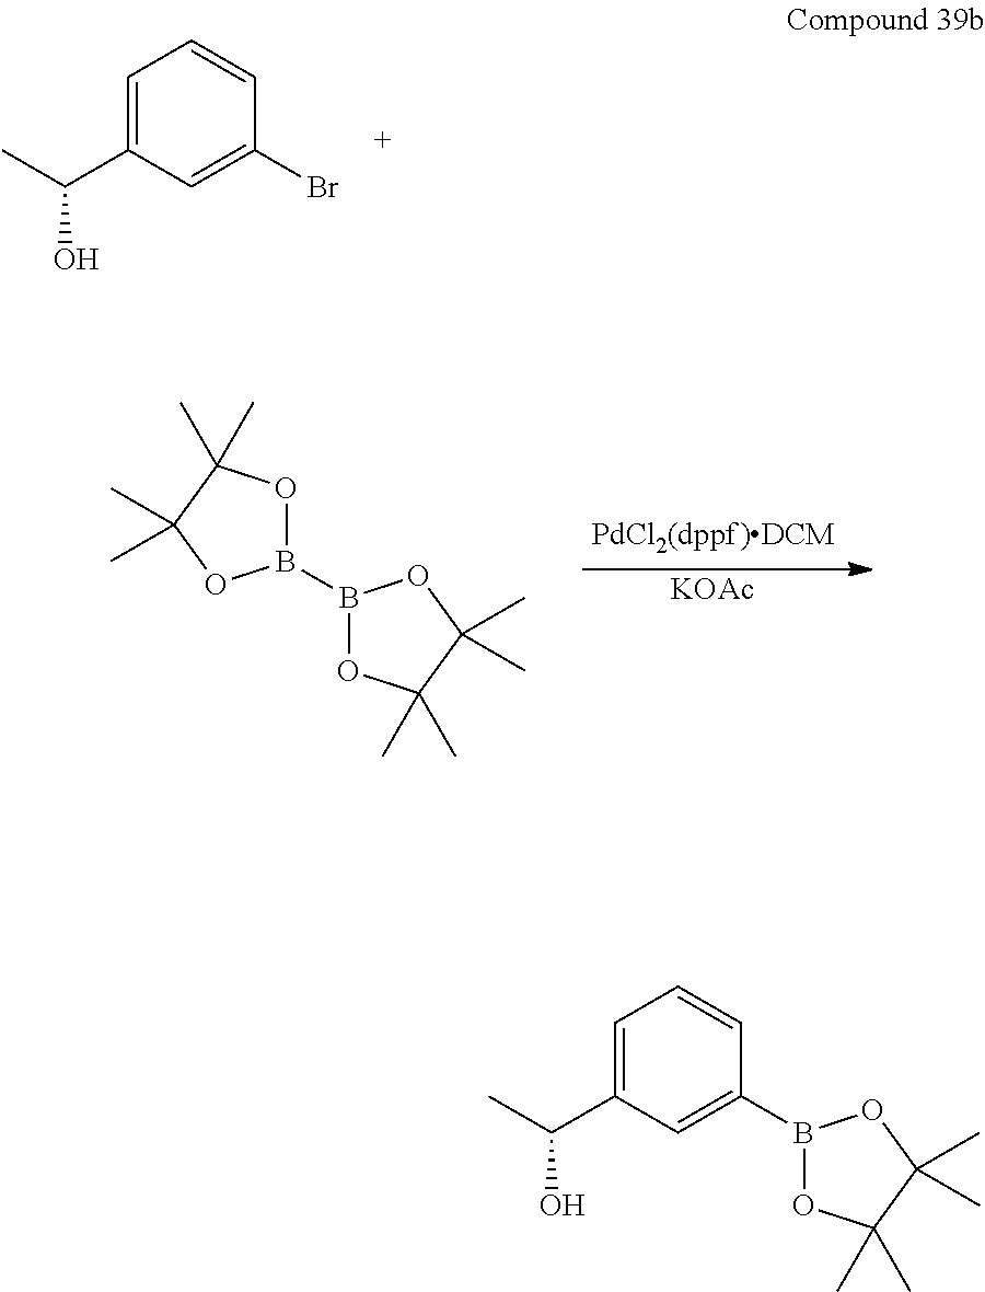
C1=C(C(C)O)C=C(Br)C=C1.B1(B2OC(C)(C)C(C)(C)O2)OC(C)(C)C(C)(C)O1.[KOAc].C1=C(C(C)O)C=C(B2OC(C)(C)C(C)(C)O2)C=C1
